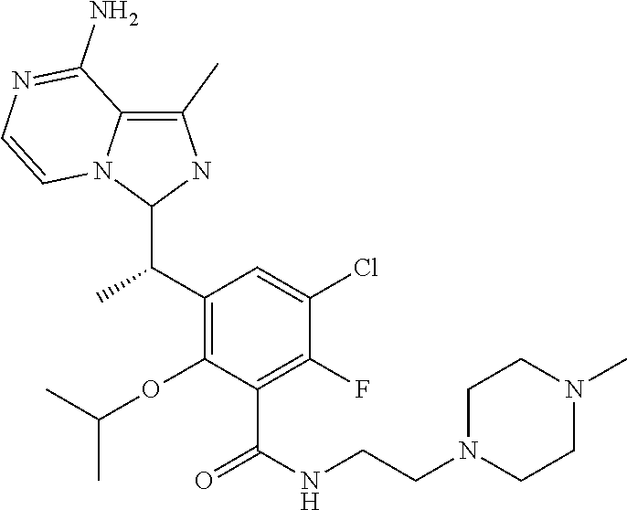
C1(C)=C2N(C(C(C3=C(OC(C)C)C(C(NCCN4CCN(C)CC4)=O)=C(F)C(Cl)=C3)C)N1)C=CN=C2N
